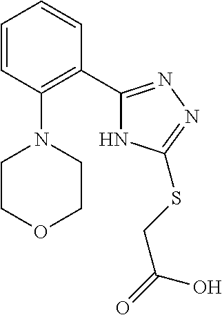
C1(N2CCOCC2)=C(C2=NN=C(SCC(=O)O)N2)C=CC=C1
